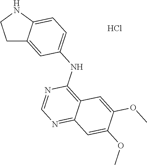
C1C2=CC(NC3=C4C(=NC=N3)C=C(OC)C(OC)=C4)=CC=C2NC1.Cl
